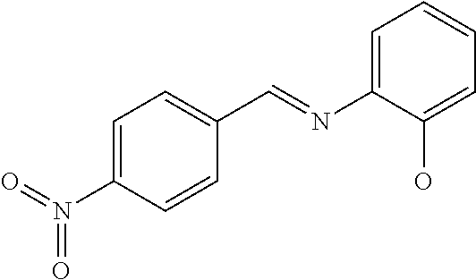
C1=C(N(=O)=O)C=CC(C=NC2=CC=CC=C2O)=C1
